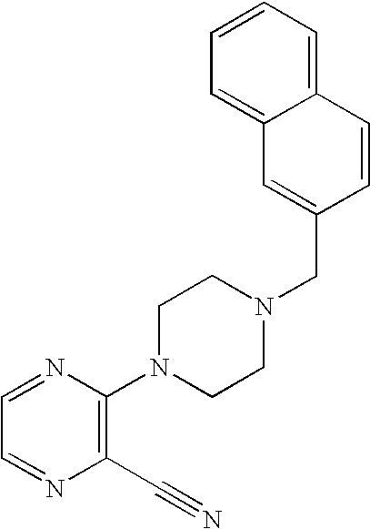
C1=NC(N2CCN(CC3=CC4=CC=CC=C4C=C3)CC2)=C(C#N)N=C1
